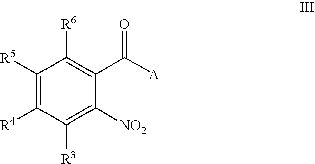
C1([R5])=C([R4])C([R3])=C([NO2])C(C([A])=O)=C1[R6]
